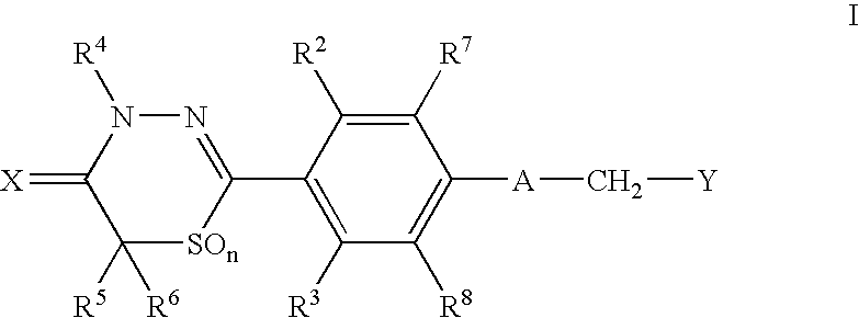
N1=C(C2=C([R3])C([R8])=C([A]C[Y])C([R7])=C2[R2])[SOn]C([R5])([R6])C(=[X])N1[R4]
